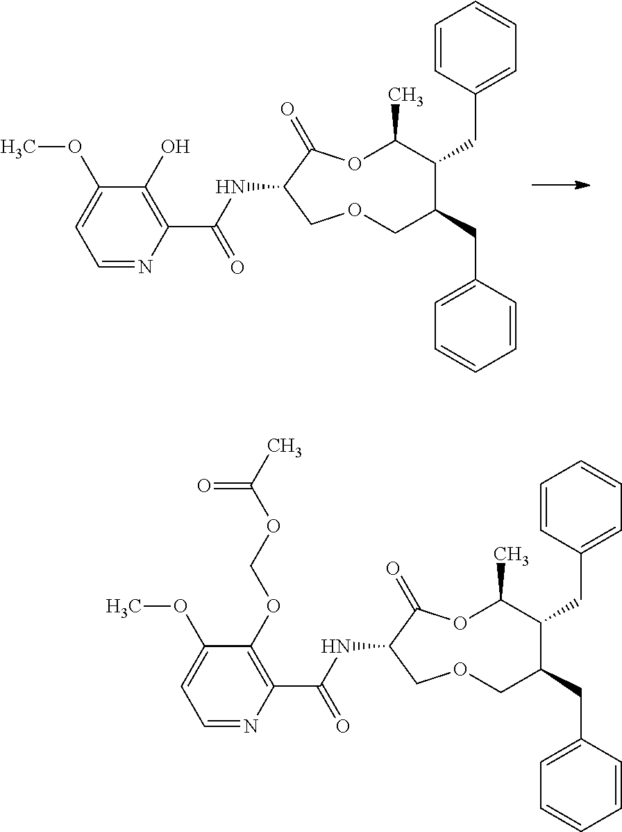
C1=CC(CC2C(CC3=CC=CC=C3)COCC(NC(C3=C(OCOC(C)=O)C(OC)=CC=N3)=O)C(=O)OC2C)=CC=C1.C1=CC(CC2C(CC3=CC=CC=C3)COCC(NC(C3=C(O)C(OC)=CC=N3)=O)C(=O)OC2C)=CC=C1
